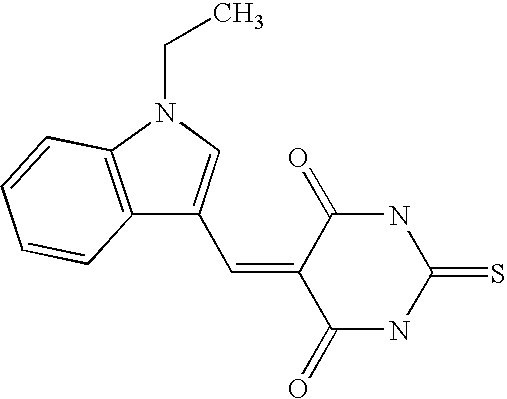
S=C1NC(=O)C(=CC2=CN(CC)C3=C2C=CC=C3)C(=O)N1
